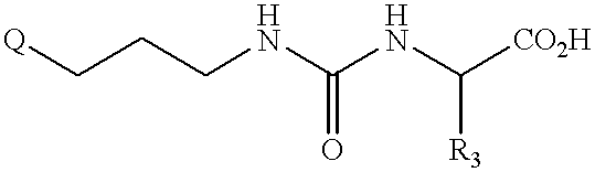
[Q]CCCNC(NC([CO2H])[R3])=O
